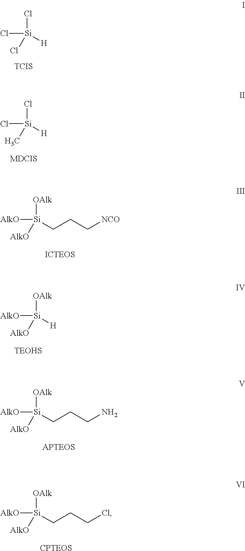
Cl[Si]([H])(Cl)Cl.[TCIS].Cl[Si]([H])(C)Cl.[MDCIS].[OAlk][Si]([H])([AlkO])[AlkO].[TEOHS].[OAlk][Si](CCC[NCO])([AlkO])[AlkO].[ICTEOS].[OAlk][Si](CCCN)([AlkO])[AlkO].[APTEOS].[OAlk][Si](CCCCl)([AlkO])[AlkO].[CPTEOS]
